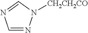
C1=NN([CH2CH2CO])C=N1
